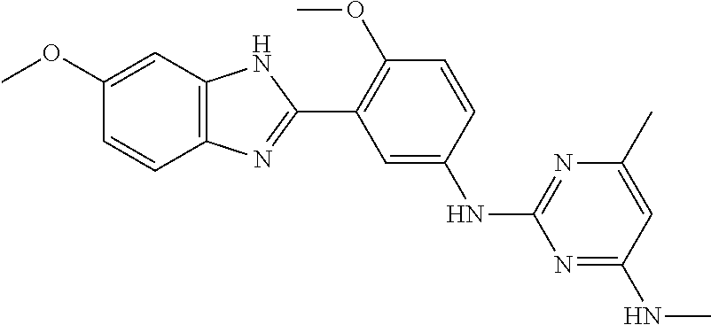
C12=C(C=C(OC)C=C1)NC(C1=C(OC)C=CC(NC3=NC(C)=CC(NC)=N3)=C1)=N2
